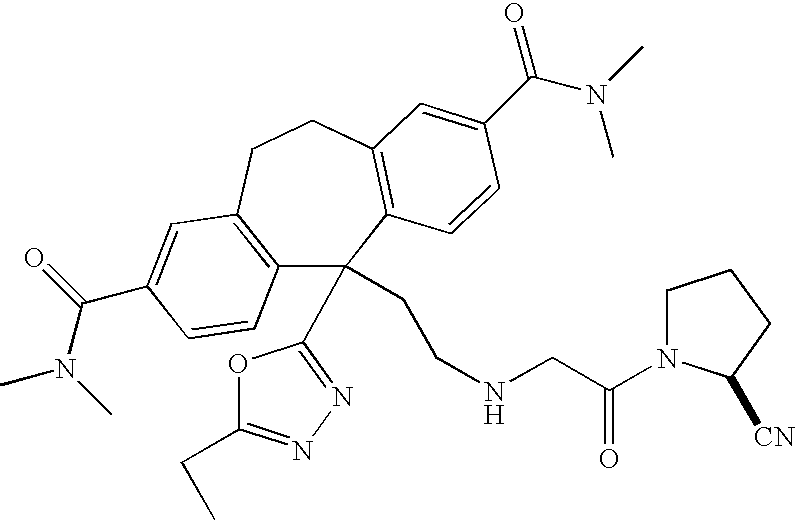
C12=C(CCC3=C(C1(CCNCC(=O)N1CCCC1[CN])C1=NN=C(CC)O1)C=CC(C(=O)N(C)C)=C3)C=C(C(N(C)C)=O)C=C2
